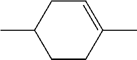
CC1=CCC(C)CC1
